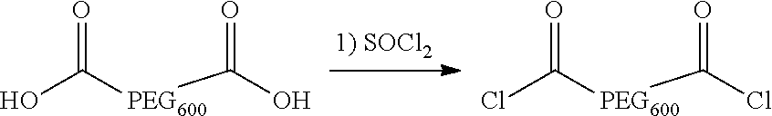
OC([PEG600]C(O)=O)=O.ClC([PEG600]C(Cl)=O)=O
